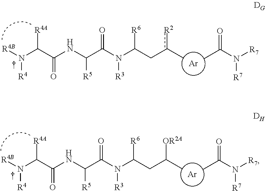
[R4B]N(C(C(=O)NC([R5])C(N([R3])C(CC(C)[OR2A])[R6])=O)[R4A])[R4].O=C(N([R7])[R7])C.[Ar].[R4B]N(C(C(=O)NC([R5])C(N([R3])C(Cc(C)[R2])[R6])=O)[R4A])[R4].O=C(N([R7])[R7])C.[Ar]
